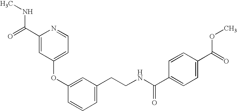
C1(OC2=CC(CCNC(=O)C3=CC=C(C(OC)=O)C=C3)=CC=C2)=CC=NC(C(NC)=O)=C1
